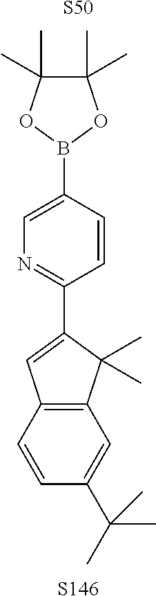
[S50].C1=CC(C2=CC3=C(C2(C)C)C=C(C(C)(C)C)C=C3)=NC=C1B1OC(C)(C)C(C)(C)O1.[S146]
